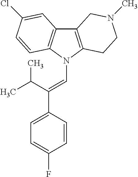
C12=C(N(C=C(C3=CC=C(F)C=C3)C(C)C)C3=C1C=C(Cl)C=C3)CCN(C)C2
